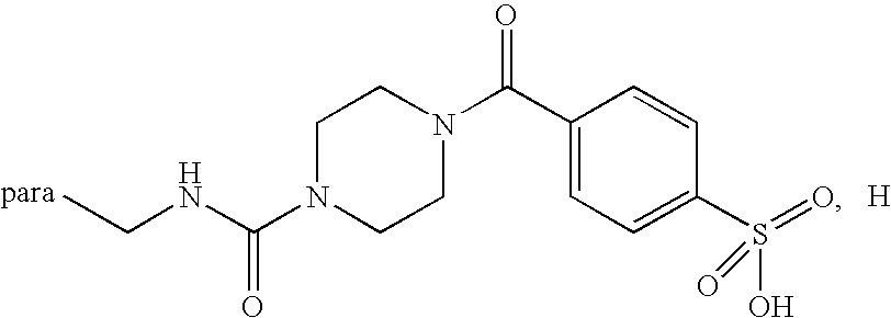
CCNC(N1CCN(C(C2=CC=C(S(O)(=O)=O)C=C2)=O)CC1)=O.[H]
